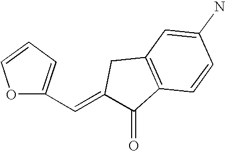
O1C(C=C2C(=O)C3=C(C2)C=C(N)C=C3)=CC=C1
